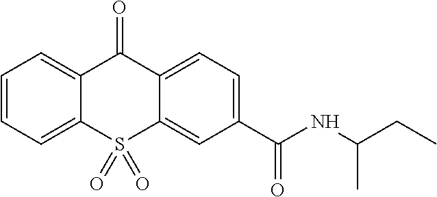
C1=CC=C2C(=C1)C(=O)C1=CC=C(C(NC(CC)C)=O)C=C1S2(=O)=O
